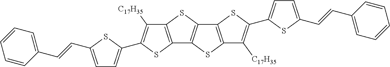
C12=C(SC3=C1SC1=C3SC(C3=CC=C(C=CC4=CC=CC=C4)S3)=C1[C17H35])C([C17H35])=C(C1=CC=C(C=CC3=CC=CC=C3)S1)S2
